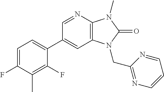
C1=C(F)C(C)=C(F)C(C2=CC3=C(N=C2)N(C)C(=O)N3CC2=NC=CC=N2)=C1
